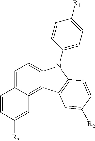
C1=C2C(=C3C(=C1)N(C1=CC=C([R1])C=C1)C1=C3C=C([R2])C=C1)C=C([R3])C=C2
